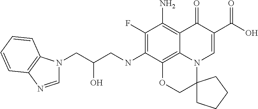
C(C(CNC1=C(F)C(N)=C2C3=C1OCC1(N3C=C(C(O)=O)C2=O)CCCC1)O)N1C=NC2=C1C=CC=C2
